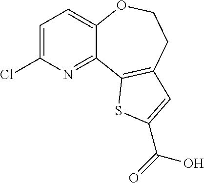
C1=C(Cl)N=C2C(=C1)OCCC1=C2SC(C(=O)O)=C1
